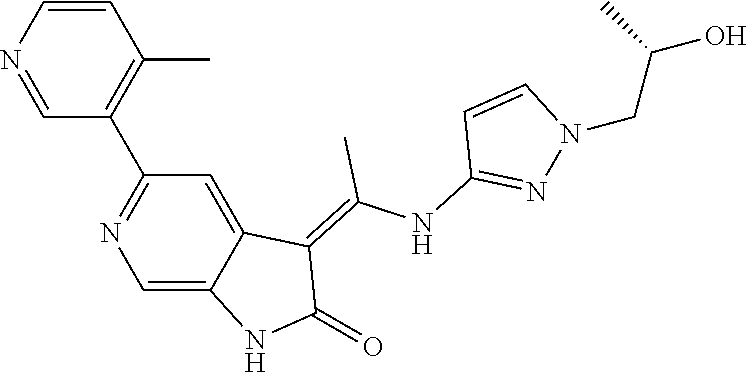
C1=CN=CC(C2=NC=C3C(=C2)C(=C(NC2=NN(CC(C)O)C=C2)C)C(=O)N3)=C1C
